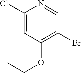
C1(Cl)=CC(OCC)=C(Br)C=N1
